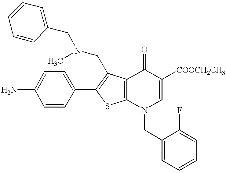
NC1=CC=C(C2=C(CN(C)CC3=CC=CC=C3)C3=C(S2)N(CC2=CC=CC=C2F)C=C([COOCH2CH3])C3=O)C=C1
